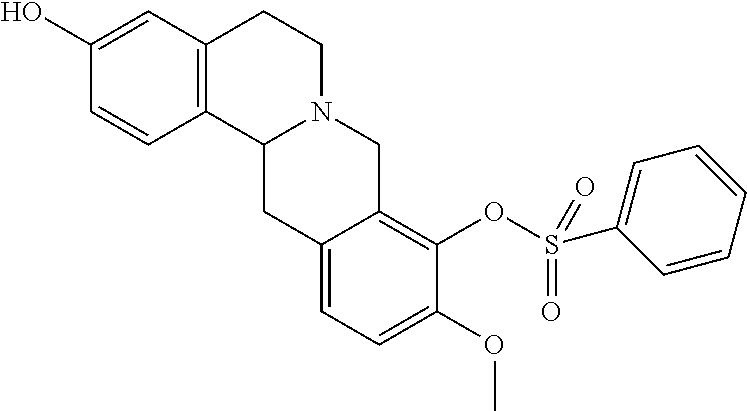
C1=CC2=C(C=C1O)CCN1C2CC2=CC=C(OC)C(OS(=O)(=O)C3=CC=CC=C3)=C2C1
